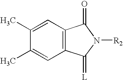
C1(C)=CC2=C(C=C1C)C(=[L])N([R2])C2=O
